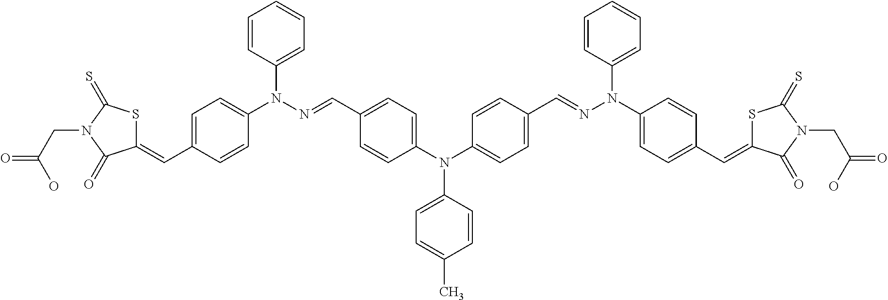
C1=C(C=C2SC(=S)N(CC(O)=O)C2=O)C=CC(N(N=CC2=CC=C(N(C3=CC=C(C)C=C3)C3=CC=C(C=NN(C4=CC=C(C=C5SC(=S)N(CC(O)=O)C5=O)C=C4)C4=CC=CC=C4)C=C3)C=C2)C2=CC=CC=C2)=C1
